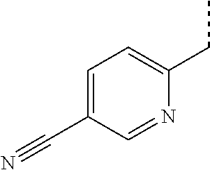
C1=C(C#N)C=NC(CC)=C1
